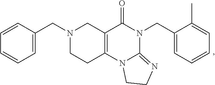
C1(CN2C3=NCCN3C3=C(C2=O)CN(CC2=CC=CC=C2)CC3)=CC=CC=C1C
